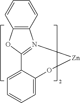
C1=CC2=C(C=C1)N1=C(O2)C2=CC=CC=C2O[Zn]1
